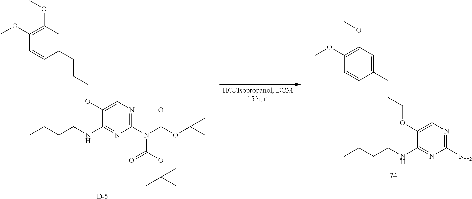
CCCCNC1=NC(N(C(OC(C)(C)C)=O)C(OC(C)(C)C)=O)=NC=C1OCCCC1=CC(OC)=C(OC)C=C1.[D].CCCCNC1=NC(N)=NC=C1OCCCC1=CC(OC)=C(OC)C=C1
